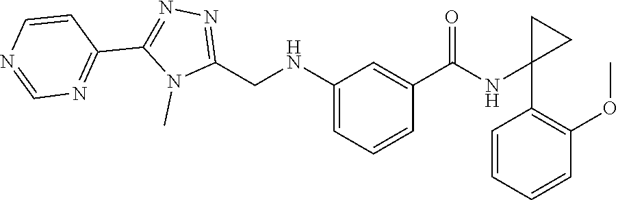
N1=C(CNC2=CC=CC(C(=O)NC3(C4=C(OC)C=CC=C4)CC3)=C2)N(C)C(C2=NC=NC=C2)=N1
